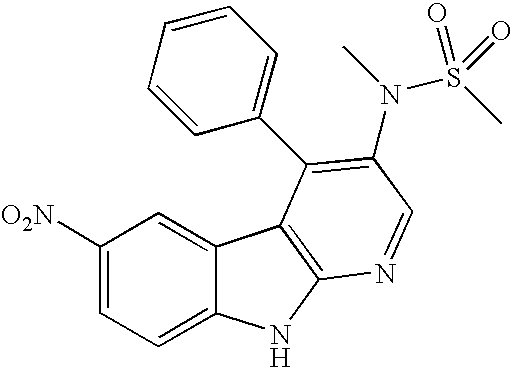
C1([O2N])=CC=C2C(=C1)C1=C(N2)N=CC(N(C)S(=O)(=O)C)=C1C1=CC=CC=C1
